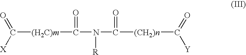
C([(H2C)m]C(=O)N([R])C(=O)[(CH2)n]C(=O)[Y])(=O)[X]
